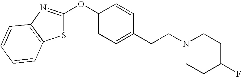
O(C1=CC=C(CCN2CCC(F)CC2)C=C1)C1=NC2=C(S1)C=CC=C2
